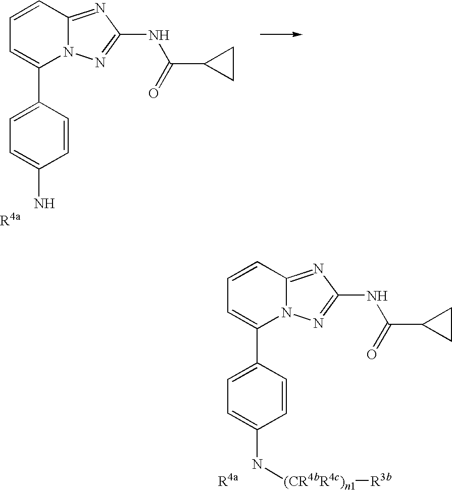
C1=CC2=NC(NC(C3CC3)=O)=NN2C(C2=CC=C(N)C=C2)=C1.[R4a].C1=CC2=NC(NC(C3CC3)=O)=NN2C(C2=CC=C(N[(CR4bR4c)n1][R3b])C=C2)=C1.[R4a]
